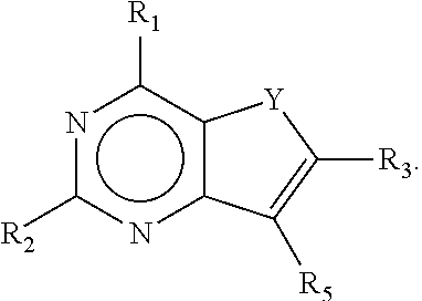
n1c([R2])nc2c(c1[R1])[Y]C([R3])=C2[R5]
